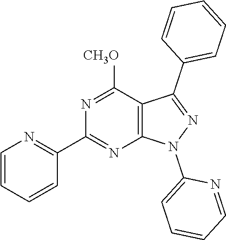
C1=CC=CC(C2=NC3=C(C([CH3O])=N2)C(C2=CC=CC=C2)=NN3C2=CC=CC=N2)=N1
